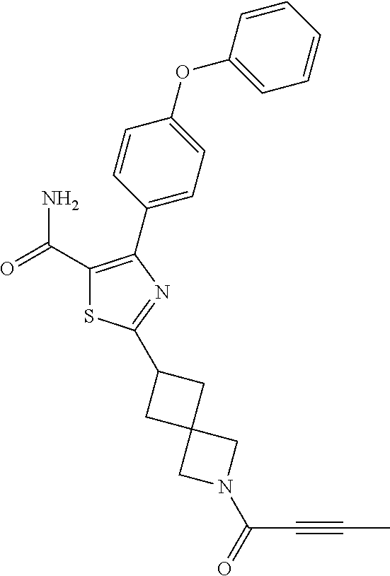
C1(C(=O)N)=C(C2=CC=C(OC3=CC=CC=C3)C=C2)N=C(C2CC3(C2)CN(C(=O)C#CC)C3)S1
